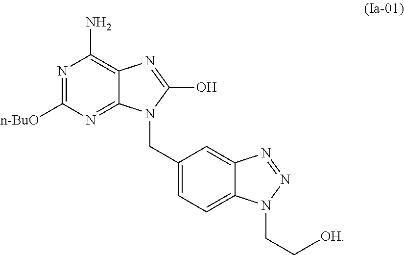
N1=C([n-BuO])N=C2C(=C1N)N=C(O)N2CC1=CC=C2C(=C1)N=NN2CC[OH]
